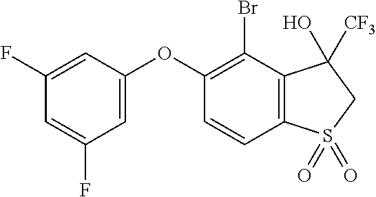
C1(F)=CC(OC2=C(Br)C3=C(C=C2)S(=O)(=O)CC3([CF3])O)=CC(F)=C1
